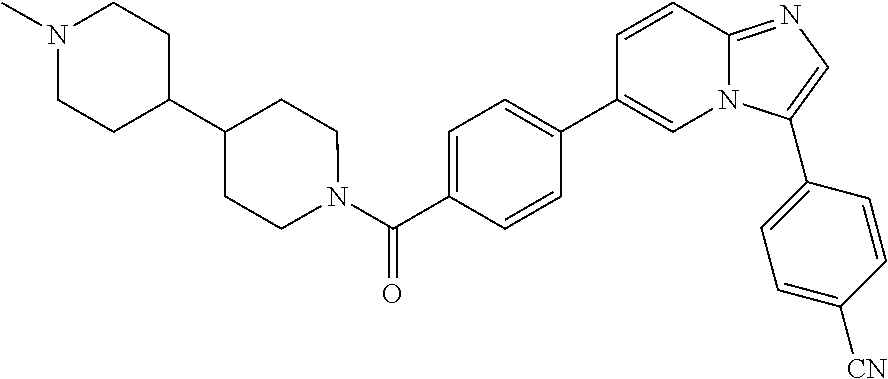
C1=C(C(N2CCC(C3CCN(C)CC3)CC2)=O)C=CC(C2=CN3C(=NC=C3C3=CC=C([CN])C=C3)C=C2)=C1
